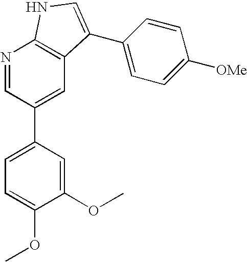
C1(OC)=CC(C2=CC3=C(N=C2)NC=C3C2=CC=C([OMe])C=C2)=CC=C1OC
